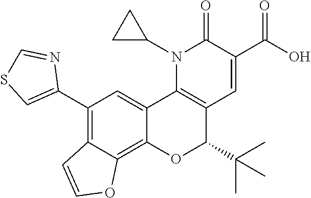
N1(C2CC2)C2=C(C=C(C(O)=O)C1=O)C(C(C)(C)C)OC1=C3C(=C(C4=CSC=N4)C=C21)C=CO3
